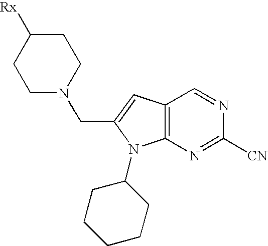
C1N(CC2=CC3=C(N2C2CCCCC2)N=C([CN])N=C3)CCC([Rx])C1
